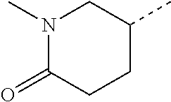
N1(C)C(=O)CCC(C)C1
